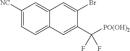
C1([NC])=CC=C2C(=C1)C=C(Br)C(C([PO(OH)2])(F)F)=C2
